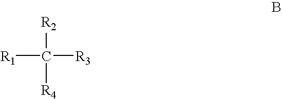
C([R3])([R1])([R2])[R4]
